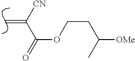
C=C([CN])C(=O)OCCC([OMe])C
